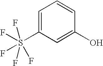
C1=C(S(F)(F)(F)(F)F)C=C(O)C=C1
